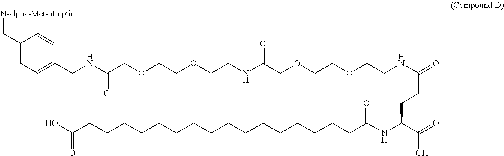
C(C1=CC=C(CNC(COCCOCCNC(COCCOCCNC(=O)CCC(NC(CCCCCCCCCCCCCCCCC(O)=O)=O)C(=O)O)=O)=O)C=C1)[N-alpha-Met-hLeptin]
